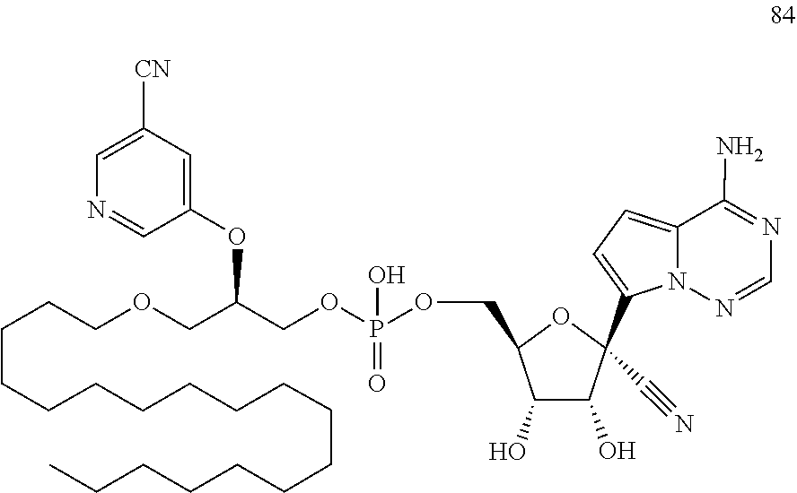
O(CC(OC1=CC([CN])=CN=C1)COCCCCCCCCCCCCCCCCCC)P(OCC1OC(C2=CC=C3C(N)=NC=NN32)(C#N)C(O)C1O)(=O)O
